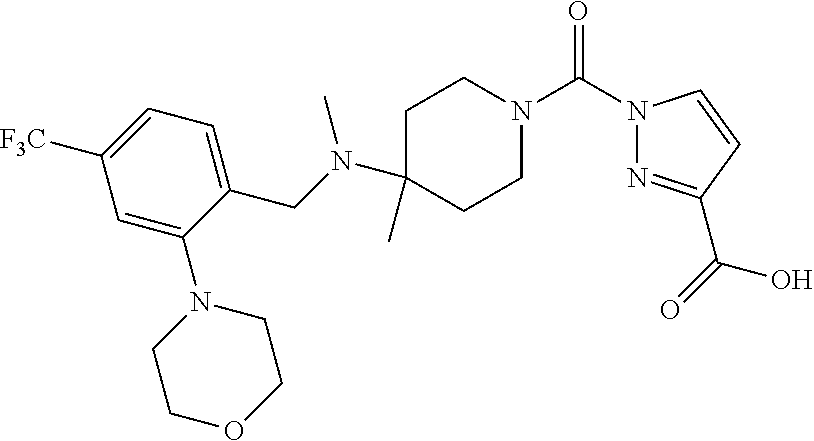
C1=C(N2CCOCC2)C(CN(C)C2(C)CCN(C(N3N=C(C(=O)O)C=C3)=O)CC2)=CC=C1[F3C]
